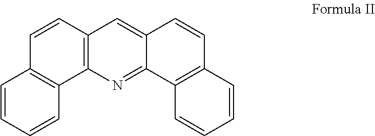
C12=C(N=C3C(=C1)C=CC1=C3C=CC=C1)C1=C(C=C2)C=CC=C1
